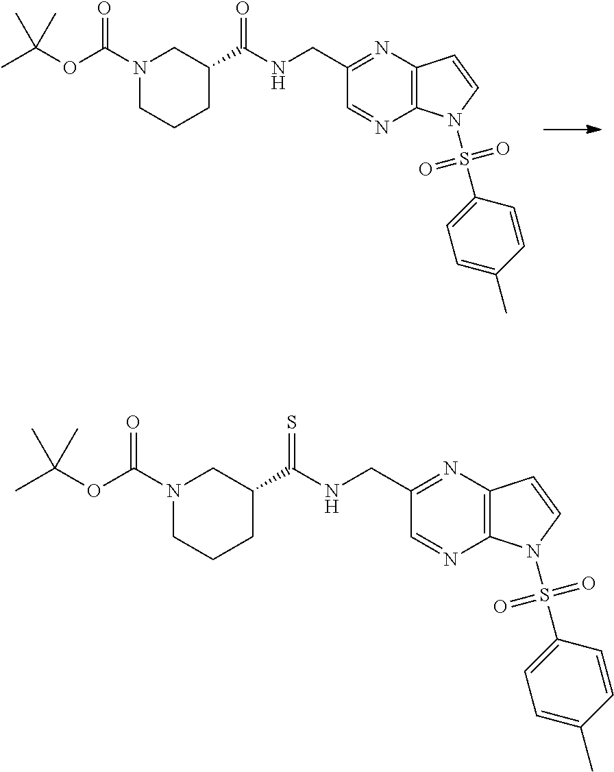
C1(CNC(=S)C2CCCN(C(=O)OC(C)(C)C)C2)=NC2=C(N=C1)N(S(=O)(=O)C1=CC=C(C)C=C1)C=C2.C1(CNC(=O)C2CCCN(C(=O)OC(C)(C)C)C2)=NC2=C(N=C1)N(S(=O)(=O)C1=CC=C(C)C=C1)C=C2
